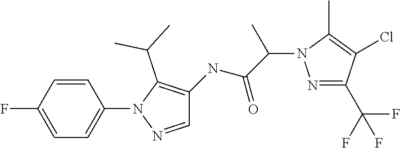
C1=C(F)C=CC(N2N=CC(NC(C(C)N3N=C(C(F)(F)F)C(Cl)=C3C)=O)=C2C(C)C)=C1
